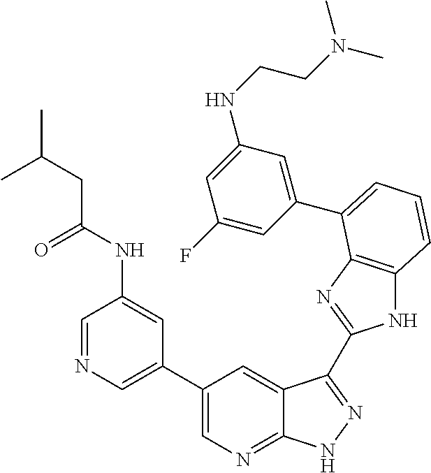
N1C2=C(N=C1C1=NNC3=NC=C(C4=CN=CC(NC(CC(C)C)=O)=C4)C=C31)C(C1=CC(NCCN(C)C)=CC(F)=C1)=CC=C2
